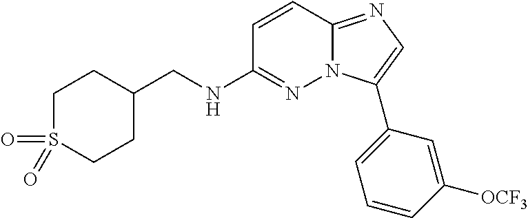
C1(CNC2=NN3C(=NC=C3C3=CC=CC([OCF3])=C3)C=C2)CCS(=O)(=O)CC1
